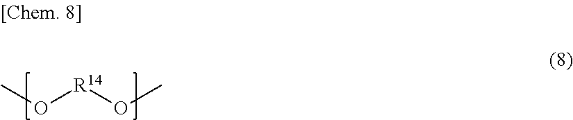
O(C)[R14]OC
